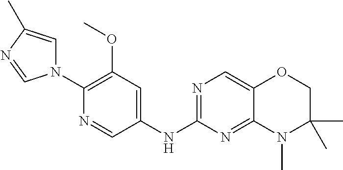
C1(N2C=C(C)N=C2)=C(OC)C=C(NC2=NC=C3C(=N2)N(C)C(C)(C)CO3)C=N1
